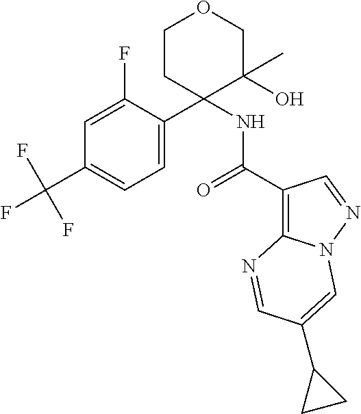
C1=C(F)C(C2(NC(=O)C3=C4N(N=C3)C=C(C3CC3)C=N4)C(O)(C)COCC2)=CC=C1C(F)(F)F
